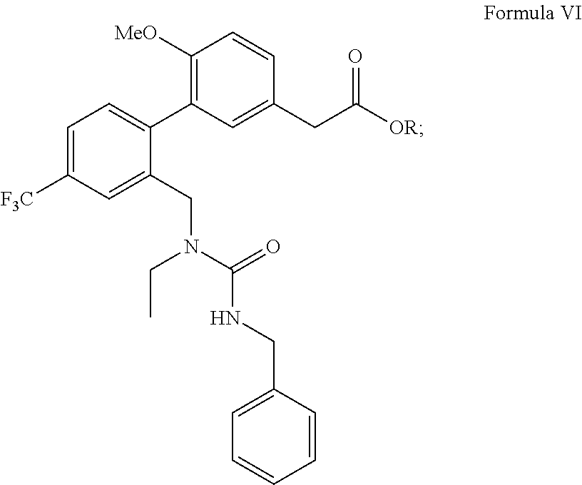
C1(CC([OR])=O)=CC(C2=CC=C([F3C])C=C2CN(C(=O)NCC2=CC=CC=C2)CC)=C([MeO])C=C1
